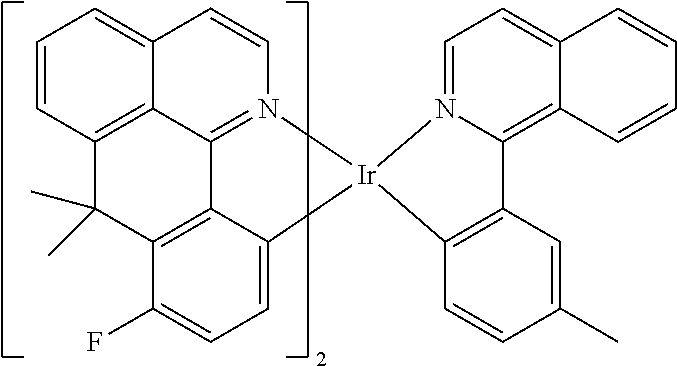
C12=CC=CC3=C1C1=N(C=C2)[Ir]2(C4=CC=C(F)C(=C14)C3(C)C)C1=C(C=C(C)C=C1)C1=C3C(=CC=N21)C=CC=C3
